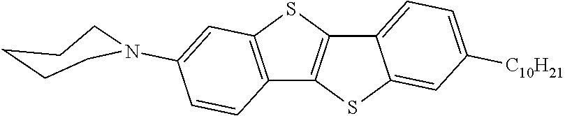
C12=C(SC3=C1SC1=CC([C10H21])=CC=C31)C=C(N1CCCCC1)C=C2
